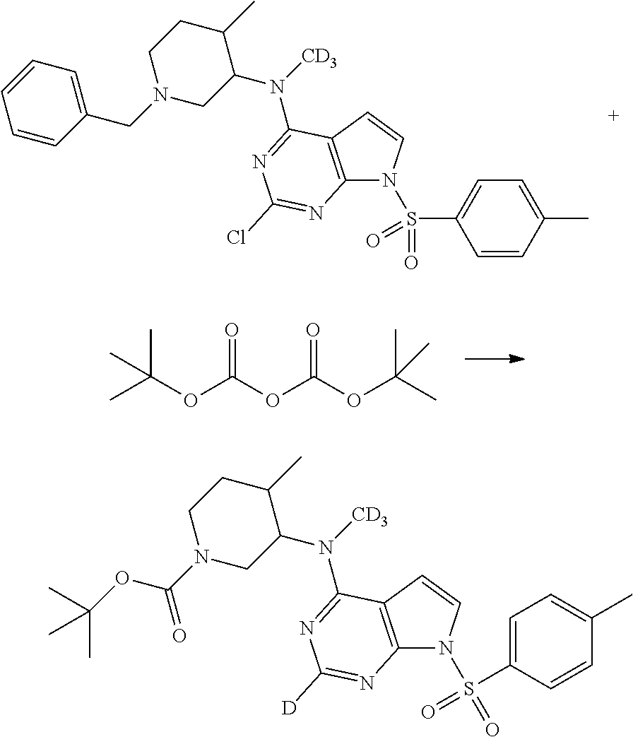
C(OC(N1CC(N([CD3])C2=NC([D])=NC3=C2C=CN3S(=O)(=O)C2=CC=C(C)C=C2)C(C)CC1)=O)(C)(C)C.C1=CC=C(CN2CC(N([CD3])C3=NC(Cl)=NC4=C3C=CN4S(C3=CC=C(C)C=C3)(=O)=O)C(C)CC2)C=C1.CC(OC(OC(OC(C)(C)C)=O)=O)(C)C
